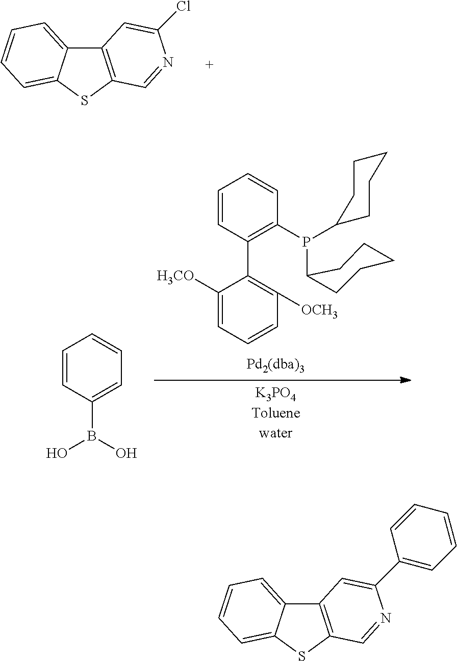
C12=C(SC3=CC=CC=C13)C=NC(Cl)=C2.C1=CC(C2=C([OCH3])C=CC=C2[H3CO])=C(P(C2CCCCC2)C2CCCCC2)C=C1.C1=CC(B(O)O)=CC=C1.C12=C(SC3=CC=CC=C13)C=NC(C1=CC=CC=C1)=C2
